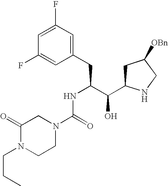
C1(CC(C(O)C2CC([OBn])CN2)NC(=O)N2CC(=O)N(CCC)CC2)=CC(F)=CC(F)=C1
